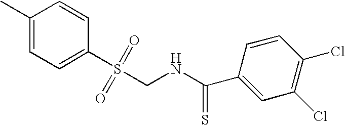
C1(C)=CC=C(S(CNC(=S)C2=CC(Cl)=C(Cl)C=C2)(=O)=O)C=C1
